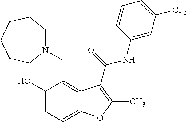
C1(O)=CC=C2C(=C1CN1CCCCCC1)C(C(=O)NC1=CC([CF3])=CC=C1)=C(C)O2
